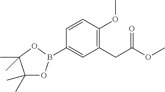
C1(CC(OC)=O)=C(OC)C=CC(B2OC(C)(C)C(C)(C)O2)=C1
